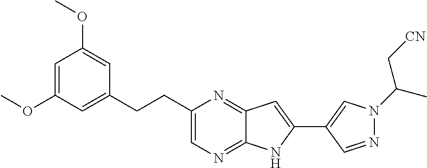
C12=NC(CCC3=CC(OC)=CC(OC)=C3)=CN=C1NC(C1=CN(C(C[CN])C)N=C1)=C2
